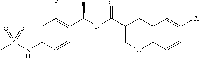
C12=C(C=CC(Cl)=C1)OCC(C(NC(C1=C(F)C=C(NS(C)(=O)=O)C(C)=C1)C)=O)C2
